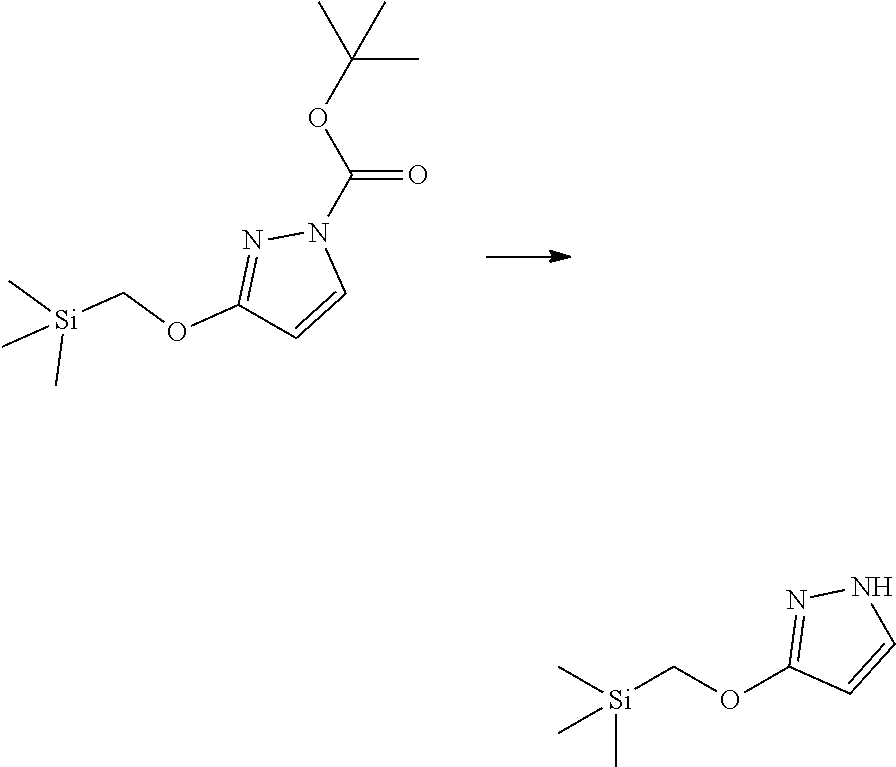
CC(C)(C)OC(=O)N1N=C(OC[Si](C)(C)C)C=C1.C[Si](C)(C)COC1=NNC=C1
